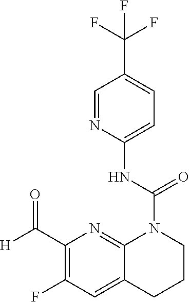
C1=NC(NC(N2C3=NC(C([H])=O)=C(F)C=C3CCC2)=O)=CC=C1C(F)(F)F
